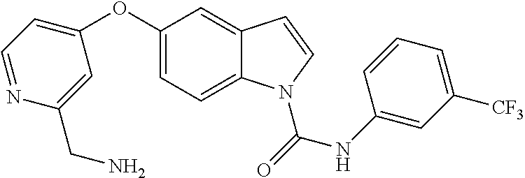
C1(OC2=CC=NC(CN)=C2)=CC=C2C(=C1)C=CN2C(NC1=CC([CF3])=CC=C1)=O
